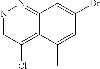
C12=NN=CC(Cl)=C1C(C)=CC(Br)=C2
